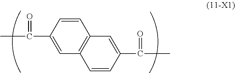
C1=CC(C(C)=O)=CC2=C1C=C(C(C)=O)C=C2
